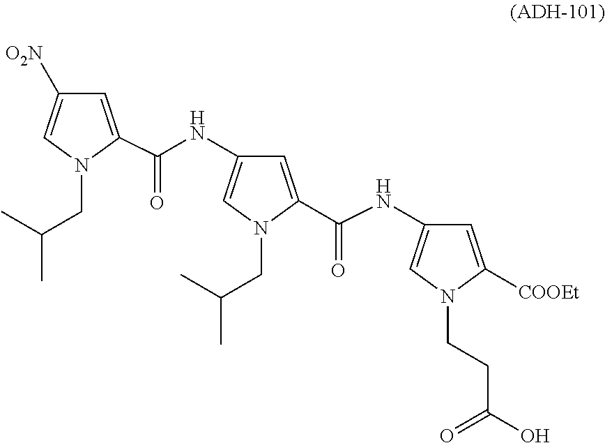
C1=C(C(NC2=CN(CC(C)C)C(C(NC3=CN(CCC(O)=O)C([COOEt])=C3)=O)=C2)=O)N(CC(C)C)C=C1[O2N]
